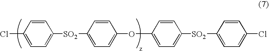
C1=C(Cl)C=CC([SO2]C2=CC=C(OC3=CC=C([SO2]C4=CC=C(Cl)C=C4)C=C3)C=C2)=C1
